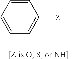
C1=CC=CC=C1[Z]C
